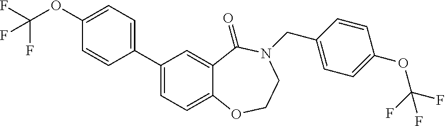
C1(C2=CC=C3C(=C2)C(=O)N(CC2=CC=C(OC(F)(F)F)C=C2)CCO3)=CC=C(OC(F)(F)F)C=C1
